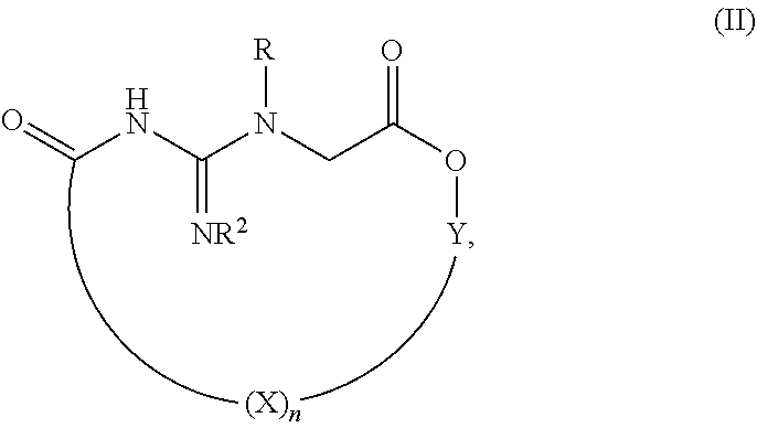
O=CNC(N(CC(O[Y])=O)[R])=[NR2]
